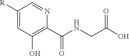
C1([R])=CC(O)=C(C(NCC(O)=O)=O)N=C1
